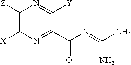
C1([Z])=C([X])N=C(C(=O)N=C(N)N)C([Y])=N1
